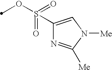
S(=O)(OC)(C1=CN([Me])C([Me])=N1)=O
